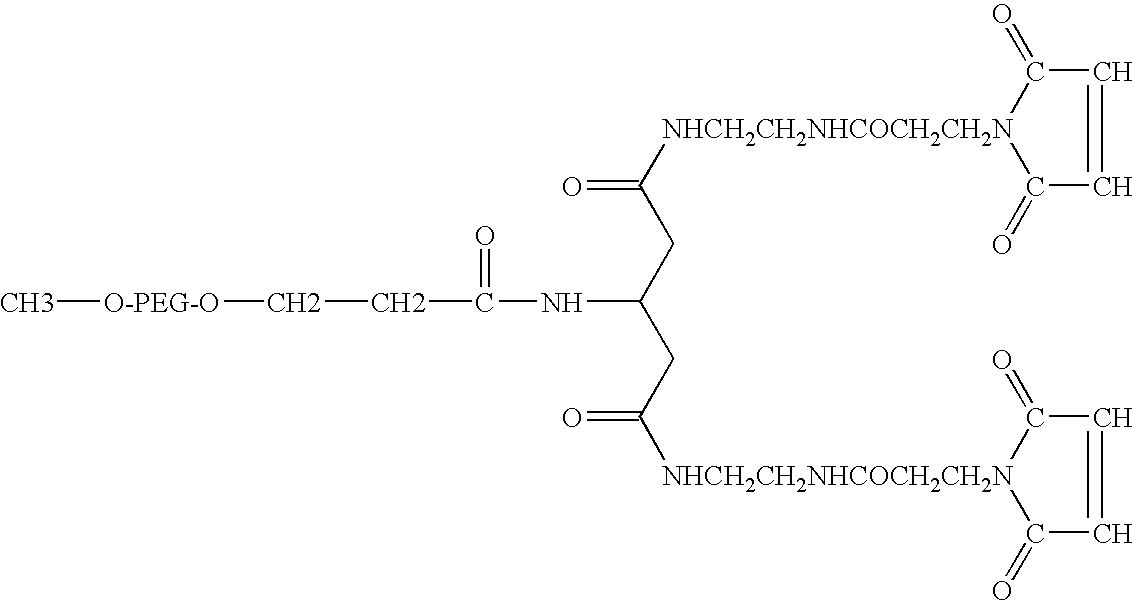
C1=CC(=O)[NHCH2CH2NHCOCH2CH2N](C(=O)CC(CC(=O)[NHCH2CH2NHCOCH2CH2N]2C(=O)C=CC2=O)NC(CC[O-PEG-O]C)=O)C1=O
